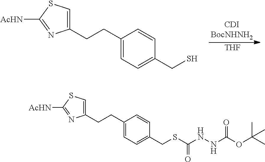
C1(CCC2=CC=C(CS)C=C2)=CSC([AcHN])=N1.[THF].C1(CCC2=CC=C(CSC(NNC(OC(C)(C)C)=O)=O)C=C2)=CSC([AcHN])=N1
